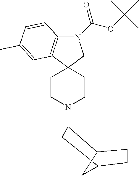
N1(C(OC(C)(C)C)=O)C2=C(C3(C1)CCN(C1C4CCC(C1)C4)CC3)C=C(C)C=C2
